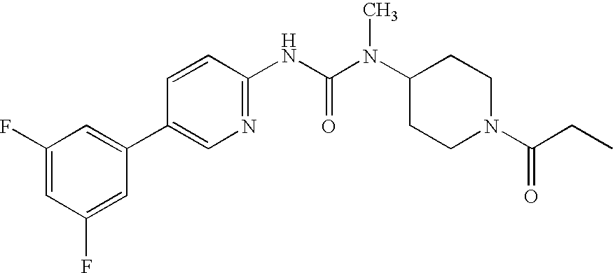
C1(F)=CC(F)=CC(C2=CN=C(NC(N(C3CCN(C(CC)=O)CC3)C)=O)C=C2)=C1
